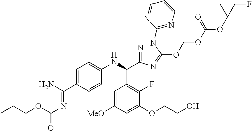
C1=C(C(N)=NC(OCCC)=O)C=CC(NC(C2=C(F)C(OCCO)=CC([MeO])=C2)C(=N)N=C(NC2=NC=CC=N2)OCOC(OC(CF)(C)C)=O)=C1
